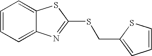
C1=CC=C2C(=C1)SC(SCC1=CC=CS1)=N2
